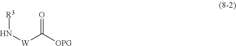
[R3]N[W]C([OPG])=O
